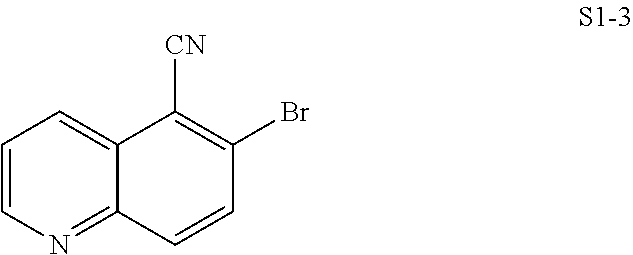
C1=CN=C2C(=C1)C([CN])=C(Br)C=C2
